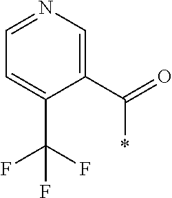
C1(C(=O)*)=CN=CC=C1C(F)(F)F
